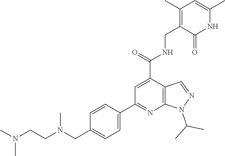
C1(C)=C(CNC(C2=CC(C3=CC=C(CN(CCN(C)C)C)C=C3)=NC3=C2C=NN3C(C)C)=O)C(=O)NC(C)=C1
